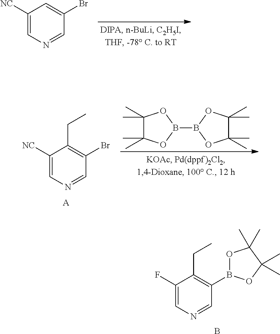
C1([NC])=CN=CC(Br)=C1.C1(C)(C)C(C)(C)OB(B2OC(C)(C)C(C)(C)O2)O1.C1([NC])=CN=CC(Br)=C1CC.[A].B.C1(F)=CN=CC(B2OC(C)(C)C(C)(C)O2)=C1CC
